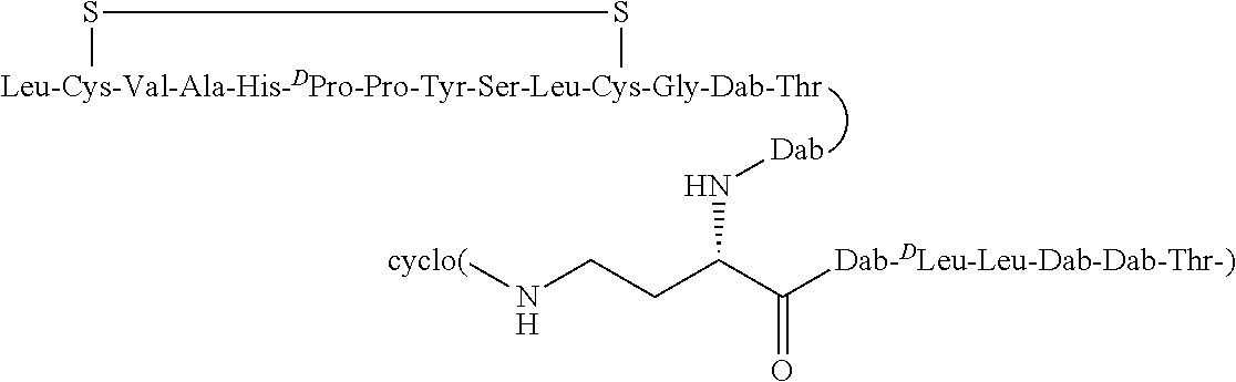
[Leu-Cys-Val-Ala-His-DPro-Pro-Tyr-Ser-Leu-Cys-Gly-Dab-Thr]1SS1.[Dab]NC(CCN[cyclo(])C([Dab-DLeu-Leu-Dab-Dab-Thr-)])=O
